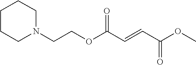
O(C(C=CC(OCCN1CCCCC1)=O)=O)C
